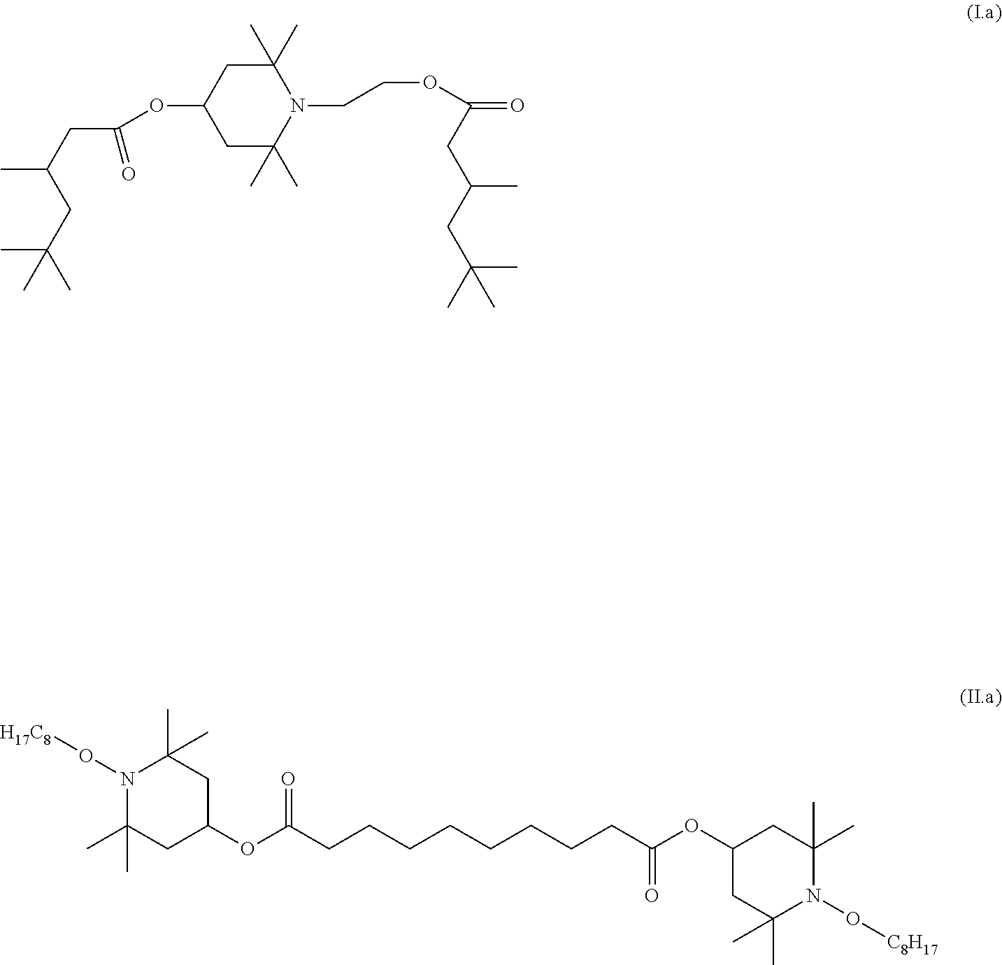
N1(O[H17C8])C(C)(C)CC(OC(CCCCCCCCC(OC2CC(C)(C)N(O[C8H17])C(C)(C)C2)=O)=O)CC1(C)C.C1C(C)(C)N(CCOC(CC(CC(C)(C)C)C)=O)C(C)(C)CC1OC(CC(CC(C)(C)C)C)=O
